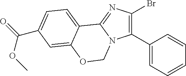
C1(C2=CC=CC=C2)=C(Br)N=C2N1COC1=CC(C(=O)OC)=CC=C21
